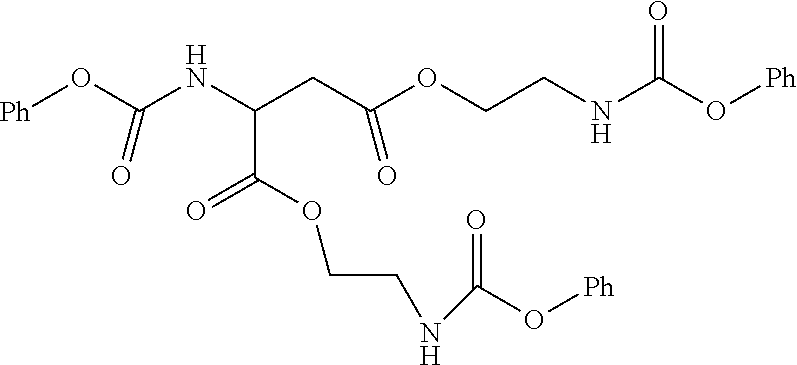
O(CCNC(O[Ph])=O)C(C(NC(O[Ph])=O)CC(OCCNC(=O)O[Ph])=O)=O
